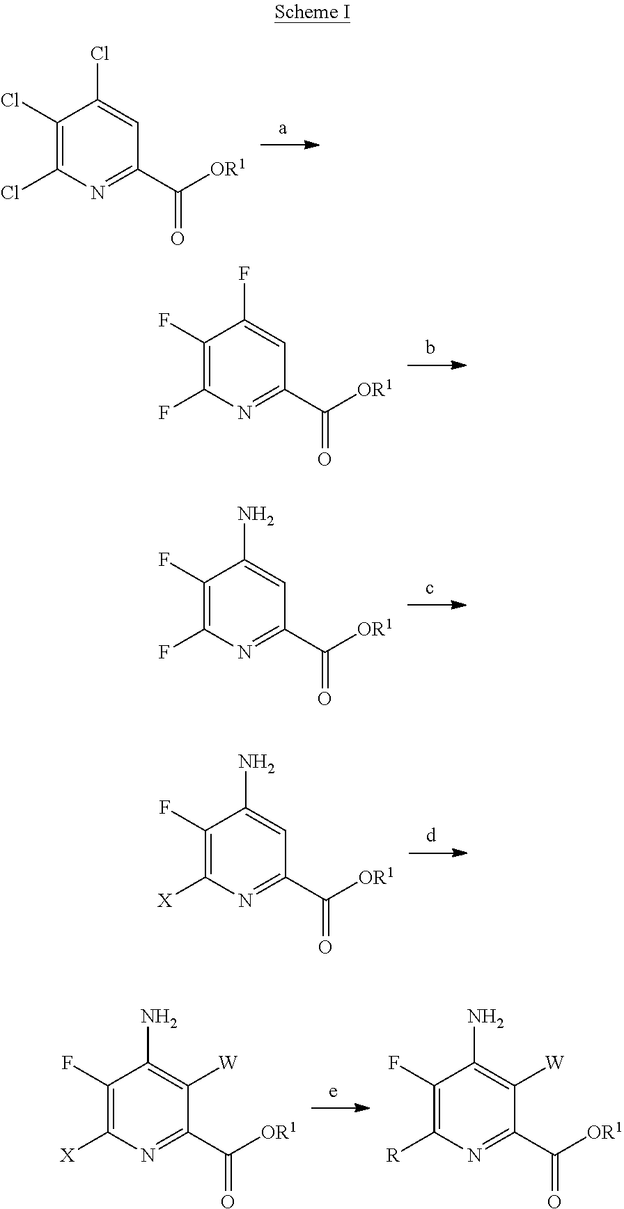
C1(Cl)=C(Cl)N=C(C([OR1])=O)C=C1Cl.C1(F)=C(F)N=C(C([OR1])=O)C=C1F.C1(F)=C(F)N=C(C([OR1])=O)C=C1N.C1(F)=C([X])N=C(C([OR1])=O)C=C1N.C1(F)=C([X])N=C(C([OR1])=O)C([W])=C1N.C1(F)=C([R])N=C(C([OR1])=O)C([W])=C1N
